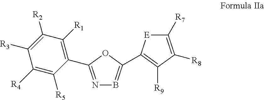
N1=C(C2=C([R1])C([R2])=C([R3])C([R4])=C2[R5])OC(C2=C([R9])C([R8])=C([R7])[E]2)=B1
